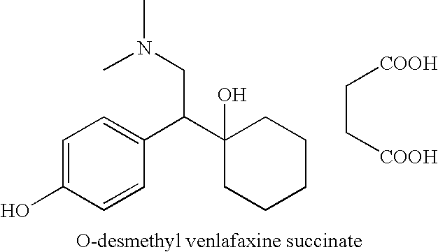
C1=C(O)C=CC(C(C2(O)CCCCC2)CN(C)C)=C1.C(C[COOH])[COOH]
